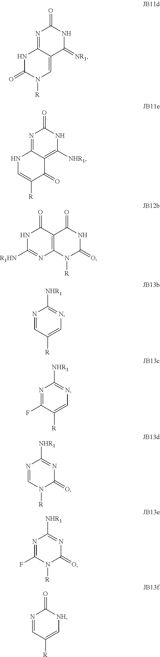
N1=C2C(=CN([R])C(=O)N2)C(=[NR1])NC1=O.N1=C2C(=C([NHR1])NC1=O)C(=O)C([R])=CN2.C12=C(C(=O)NC([R1HN])=N1)C(=O)NC(=O)N2[R].N1=CC([R])=CN=C1[NHR1].N1=C(F)C([R])=CN=C1[NHR1].N1=CN([R])C(=O)N=C1[NHR1].N1=C(F)N([R])C(=O)N=C1[NHR1].N1=CC([R])=C[NH]C1=O
